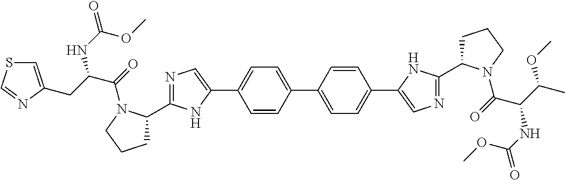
C1=CC(C2=CC=C(C3=CN=C(C4CCCN4C(C(C(C)OC)NC(=O)OC)=O)N3)C=C2)=CC=C1C1=CN=C(C2CCCN2C(C(CC2=CSC=N2)NC(=O)OC)=O)N1
